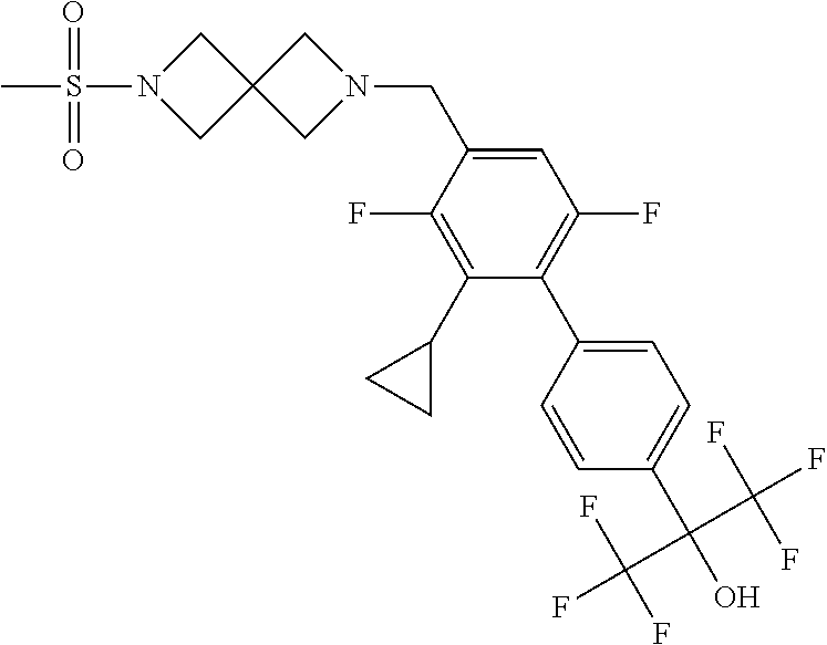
C1(F)=C(C2CC2)C(C2=CC=C(C(C(F)(F)F)(C(F)(F)F)O)C=C2)=C(F)C=C1CN1CC2(C1)CN(S(C)(=O)=O)C2
